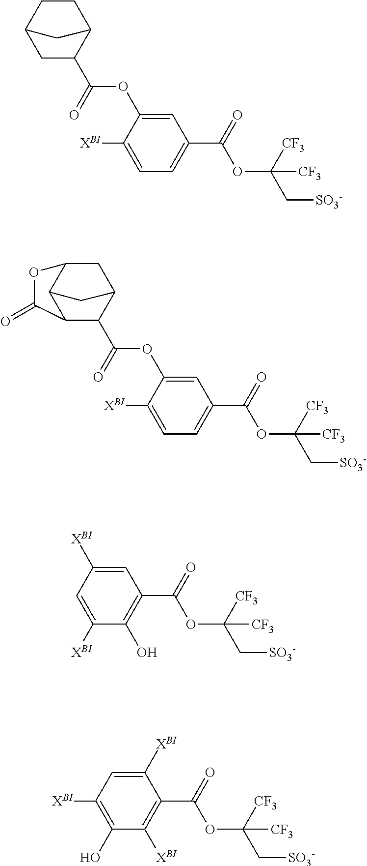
C1=C(OC(C2C3CCC(C2)C3)=O)C([XBI])=CC=C1C(=O)OC(C[SO3-])([CF3])[CF3].C1=C(OC(C2C3CC4C(C2C(=O)O4)C3)=O)C([XBI])=CC=C1C(=O)OC(C[SO3-])([CF3])[CF3].C1=C([XBI])C=C([XBI])C(O)=C1C(=O)OC(C[SO3-])([CF3])[CF3].C1([XBI])=CC([XBI])=C(O)C([XBI])=C1C(=O)OC(C[SO3-])([CF3])[CF3]
